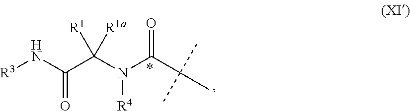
O=C(N[R3])C(N(C(C(C)(C)C)=O)[R4])([R1])[R1a]
